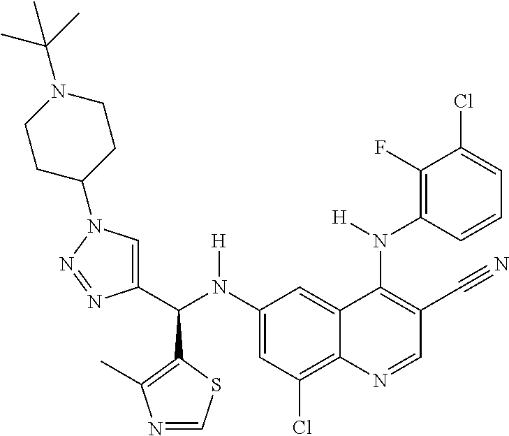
C1(N(C(C2=CN(C3CCN(C(C)(C)C)CC3)N=N2)C2=C(C)N=CS2)[H])=CC(Cl)=C2C(=C1)C(N(C1=C(F)C(Cl)=CC=C1)[H])=C(C#N)C=N2
